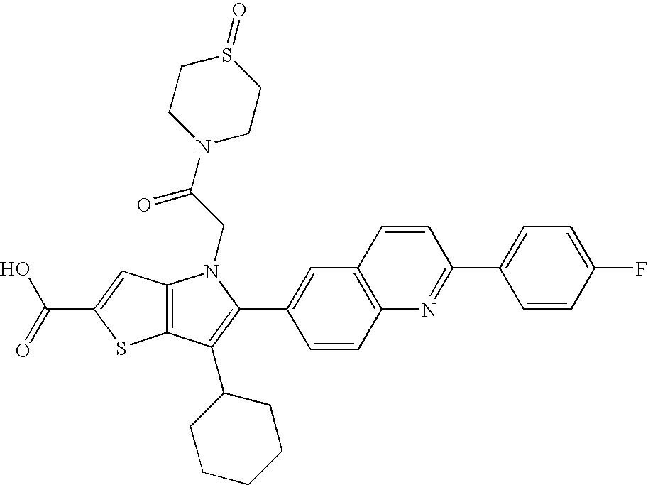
C(C1=CC2=C(S1)C(C1CCCCC1)=C(C1=CC3=C(C=C1)N=C(C1=CC=C(F)C=C1)C=C3)N2CC(N1CCS(=O)CC1)=O)(=O)O
